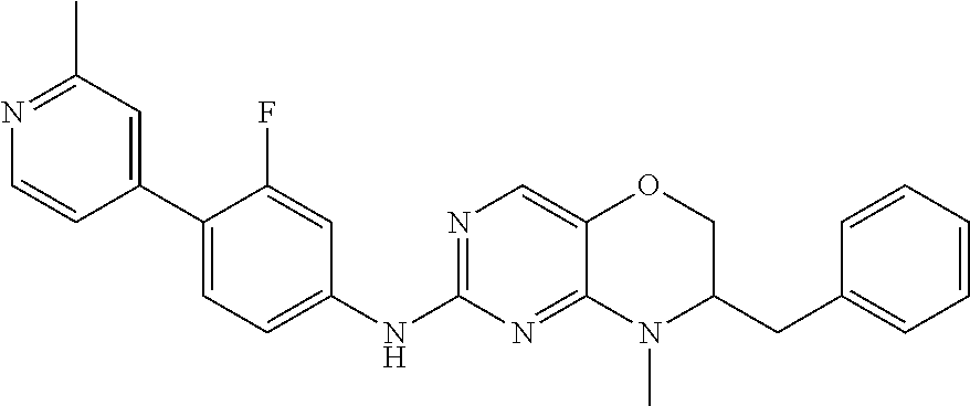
C1(C2=CC=C(NC3=NC=C4C(=N3)N(C)C(CC3=CC=CC=C3)CO4)C=C2F)=CC(C)=NC=C1
